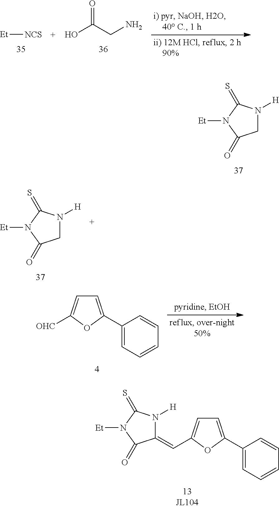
[Et][NCS].O=C(CN)O.C1N([H])C(=S)N([Et])C1=O.C1N([H])C(=S)N([Et])C1=O.C1(C2=CC=C([OHC])O2)=CC=CC=C1.N1([H])C(=S)N([Et])C(=O)C1=CC1=CC=C(C2=CC=CC=C2)O1
